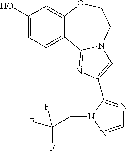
C1(O)=CC=C2C(=C1)OCCN1C2=NC(C2=NC=NN2CC(F)(F)F)=C1
